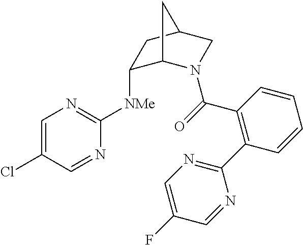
C1=C(Cl)C=NC([NMe]C2C3N(C(=O)C4=C(C5=NC=C(F)C=N5)C=CC=C4)CC(C2)C3)=N1
